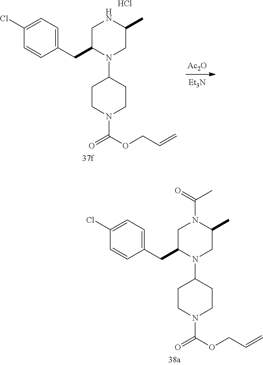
C1C(C)NCC(CC2=CC=C(Cl)C=C2)N1C1CCN(C(=O)OCC=C)CC1.Cl.[Ac2O].[Et3N].C1C(C)N(C(C)=O)CC(CC2=CC=C(Cl)C=C2)N1C1CCN(C(=O)OCC=C)CC1
